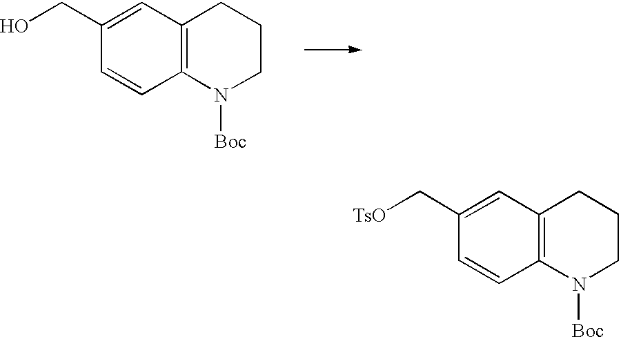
C1CN([Boc])C2=C(C1)C=C(CO)C=C2.C1CN([Boc])C2=C(C1)C=C(C[TsO])C=C2
